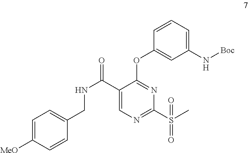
N(C(C1=CN=C(S(C)(=O)=O)N=C1OC1=CC(N[Boc])=CC=C1)=O)CC1=CC=C([MeO])C=C1
